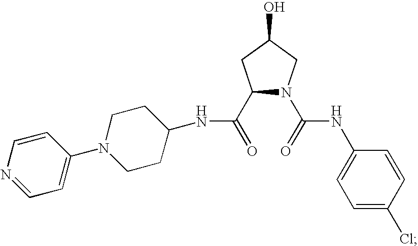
C1(C(=O)NC2CCN(C3=CC=NC=C3)CC2)N(C(=O)NC2=CC=C(Cl)C=C2)CC(O)C1
